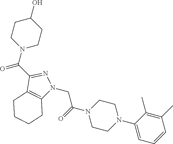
C(N1CCC(O)CC1)(=O)C1=NN(CC(N2CCN(C3=CC=CC(C)=C3C)CC2)=O)C2=C1CCCC2
